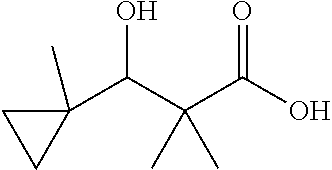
C1(C(C(C(O)=O)(C)C)O)(C)CC1
